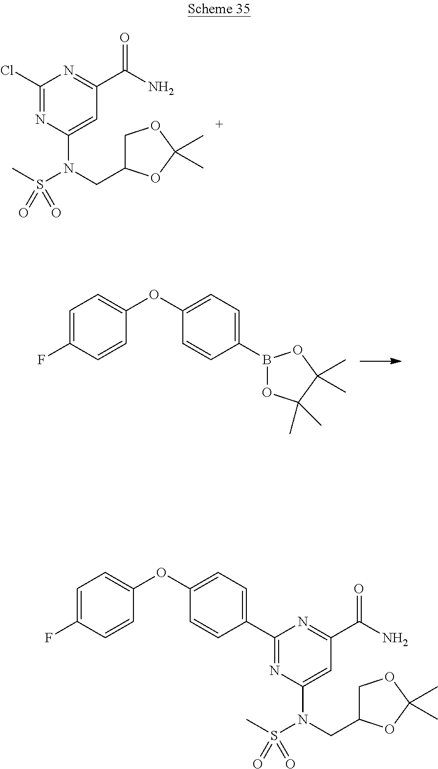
C1(Cl)=NC(N(CC2COC(C)(C)O2)S(C)(=O)=O)=CC(C(N)=O)=N1.C1(B2OC(C)(C)C(C)(C)O2)=CC=C(OC2=CC=C(F)C=C2)C=C1.C1(C2=CC=C(OC3=CC=C(F)C=C3)C=C2)=NC(N(CC2COC(C)(C)O2)S(C)(=O)=O)=CC(C(N)=O)=N1
